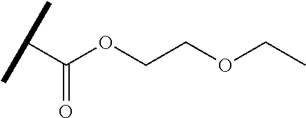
C(C(OCCOCC)=O)(C)C
